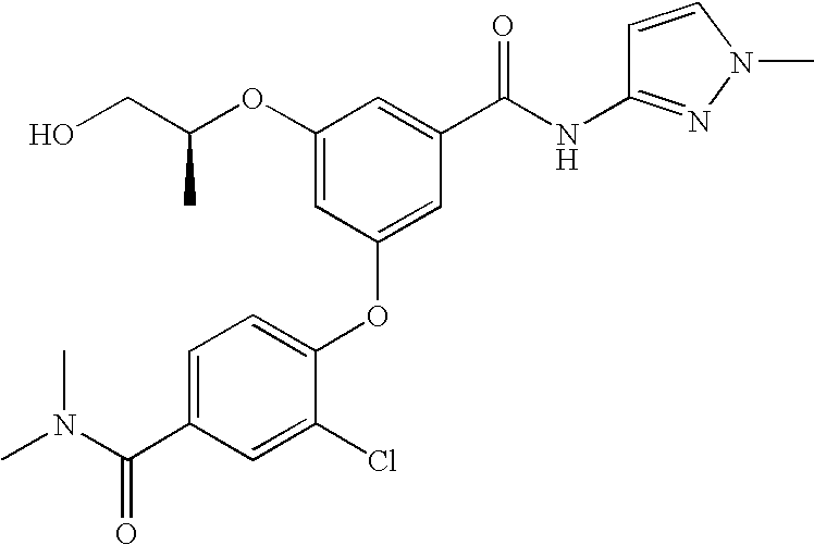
OCC(OC1=CC(OC2=CC=C(C(N(C)C)=O)C=C2Cl)=CC(C(NC2=NN(C)C=C2)=O)=C1)C
